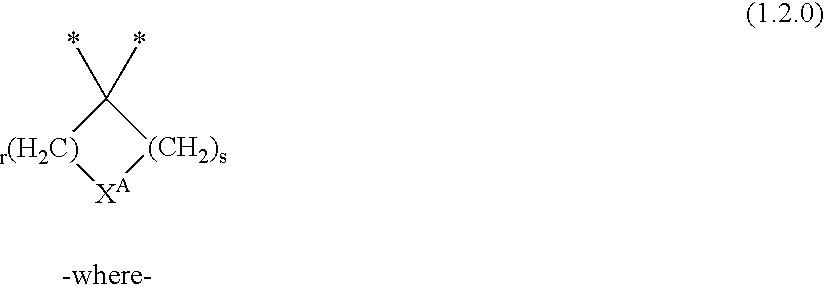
C1(*)(*)[r(H2C)][XA][(CH2)s]1
